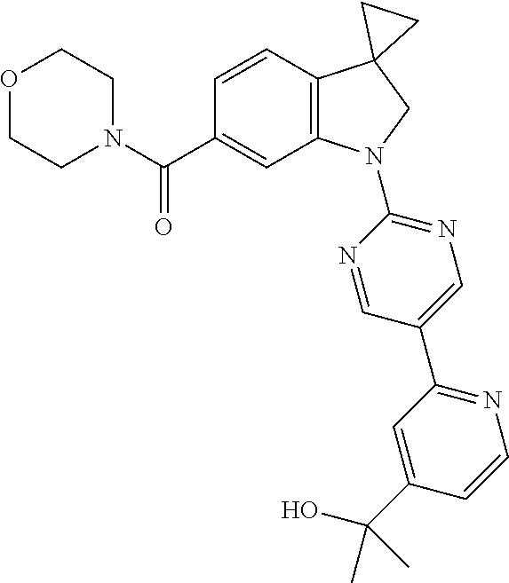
O1CCN(C(C2=CC3=C(C=C2)C2(CN3C3=NC=C(C4=NC=CC(C(O)(C)C)=C4)C=N3)CC2)=O)CC1
